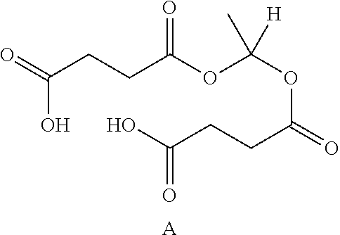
O=C(CCC(OC(OC(CCC(=O)O)=O)([H])C)=O)O.[A]
